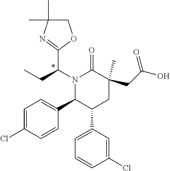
N1(C(CC)C2=NC(C)(C)CO2)C(C2=CC=C(Cl)C=C2)C(C2=CC=CC(Cl)=C2)CC(C)(CC(=O)O)C1=O
